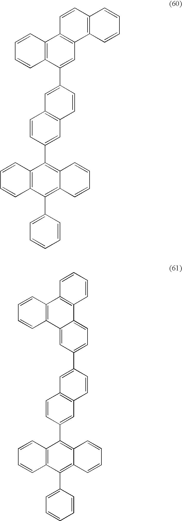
C12=C(C(C3=CC=CC=C3)=C3C(=C1C1=CC4=C(C=C1)C=C(C1=CC5=C(C6=C1C=CC=C6)C=CC1=C5C=CC=C1)C=C4)C=CC=C3)C=CC=C2.C12=C(C(C3=CC=CC=C3)=C3C(=C1C1=CC4=C(C=C1)C=C(C1=CC=C5C(=C1)C1=C(C6=C5C=CC=C6)C=CC=C1)C=C4)C=CC=C3)C=CC=C2
